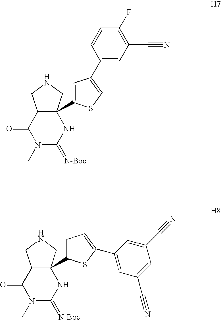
C12C(C3=CC(C4=CC(C#N)=C(F)C=C4)=CS3)(CNC1)NC(=[N-Boc])N(C)C2=O.C12C(C3=CC=C(C4=CC(C#N)=CC(C#N)=C4)S3)(CNC1)NC(=[N-Boc])N(C)C2=O
